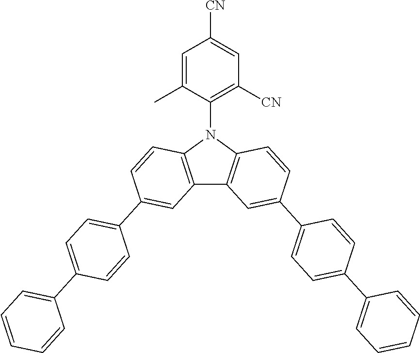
C1=C(C)C(N2C3=C(C4=C2C=CC(C2=CC=C(C5=CC=CC=C5)C=C2)=C4)C=C(C2=CC=C(C4=CC=CC=C4)C=C2)C=C3)=C([CN])C=C1[CN]
